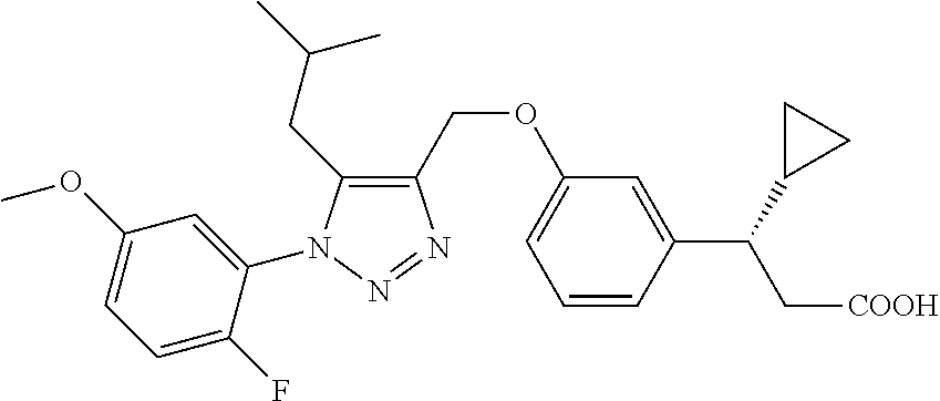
C1(COC2=CC=CC(C(C3CC3)C[COOH])=C2)=C(CC(C)C)N(C2=CC(OC)=CC=C2F)N=N1
